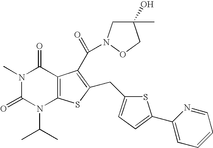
N1(C)C(=O)N(C(C)C)C2=C(C1=O)C(C(=O)N1CC(C)(O)CO1)=C(CC1=CC=C(C3=CC=CC=N3)S1)S2
